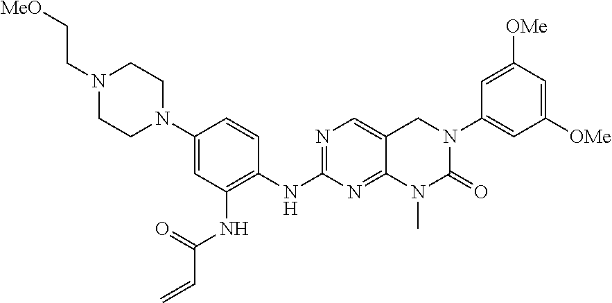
N1=C(NC2=C(NC(C=C)=O)C=C(N3CCN(CC[MeO])CC3)C=C2)N=C2N(C)C(=O)N(C3=CC([OMe])=CC([OMe])=C3)CC2=C1
